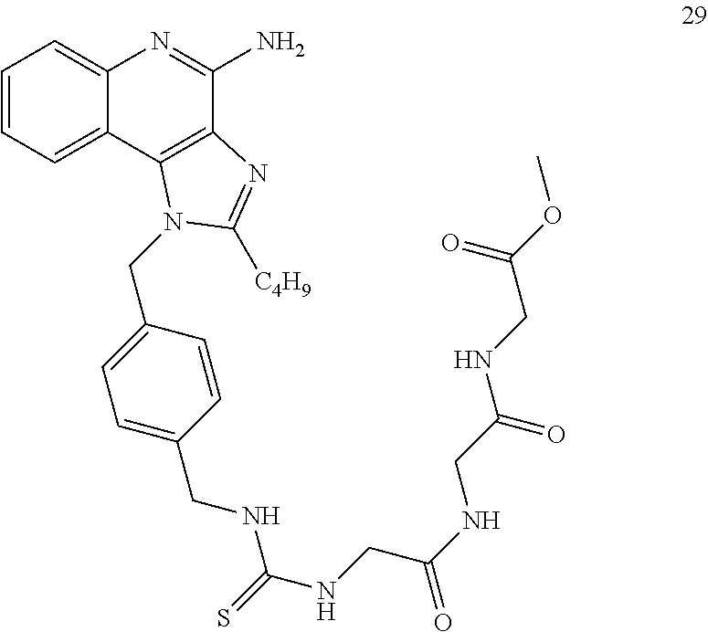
C1=CC=C2C(=C1)N=C(N)C1=C2N(CC2=CC=C(CNC(NCC(NCC(NCC(=O)OC)=O)=O)=S)C=C2)C([C4H9])=N1
